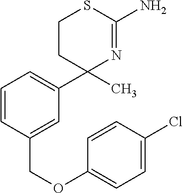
C1CC(C)(C2=CC=CC(COC3=CC=C(Cl)C=C3)=C2)N=C(N)S1
